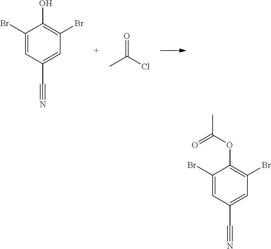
C1(Br)=CC(C#N)=CC(Br)=C1O.CC(Cl)=O.C1(Br)=CC(C#N)=CC(Br)=C1OC(C)=O
